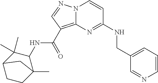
C1=CN=CC(CNC2=NC3=C(C(NC4C5(C)CCC(C4(C)C)C5)=O)C=NN3C=C2)=C1
